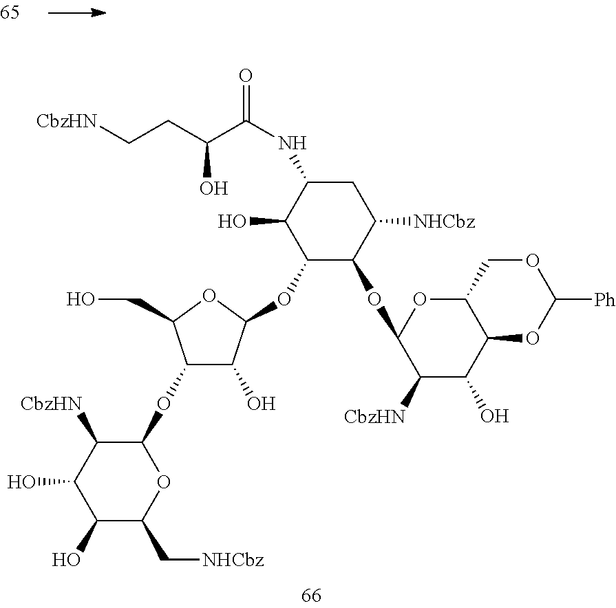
C1(O)C(C[NHCbz])OC(OC2C(O)C(OC3C(OC4C([CbzHN])C(O)C5C(O4)COC([Ph])O5)C([NHCbz])CC(NC(C(CC[CbzHN])O)=O)C3O)OC2CO)C([CbzHN])C1O
